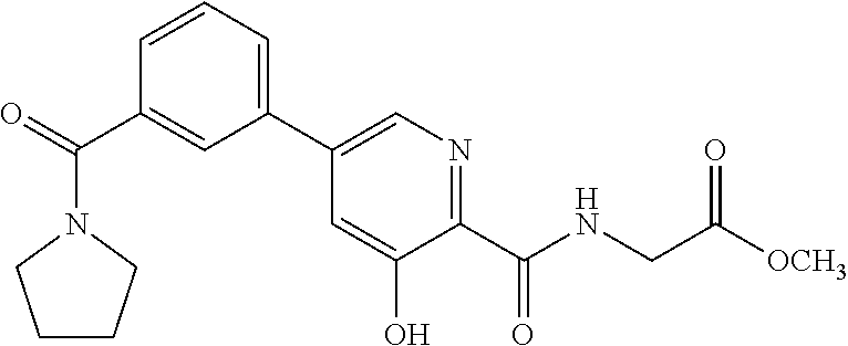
C1=CC=C(C2=CN=C(C(NCC([OCH3])=O)=O)C(O)=C2)C=C1C(=O)N1CCCC1
